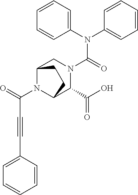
C(N1C2C(C(O)=O)N(C(N(C3=CC=CC=C3)C3=CC=CC=C3)=O)CC1CC2)(=O)C#CC1=CC=CC=C1
